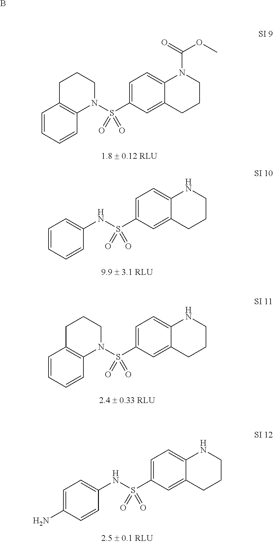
C1=CC=CC2=C1CCCN2S(C1=CC=C2C(=C1)CCCN2C(=O)OC)(=O)=O.C1=CC=CC(NS(C2=CC=C3C(=C2)CCCN3)(=O)=O)=C1.C1=CC=CC2=C1CCCN2S(C1=CC=C2C(=C1)CCCN2)(=O)=O.C1=C(N)C=CC(NS(C2=CC=C3C(=C2)CCCN3)(=O)=O)=C1.B
